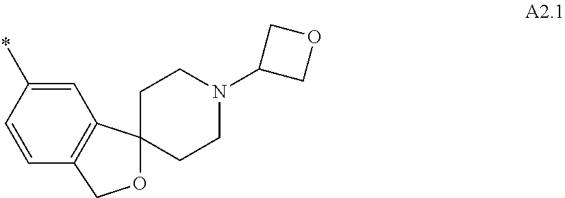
O1C2(CCN(C3COC3)CC2)C2=C(C1)C=CC(*)=C2
